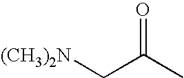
C(C(C)=O)[(CH3)2N]
